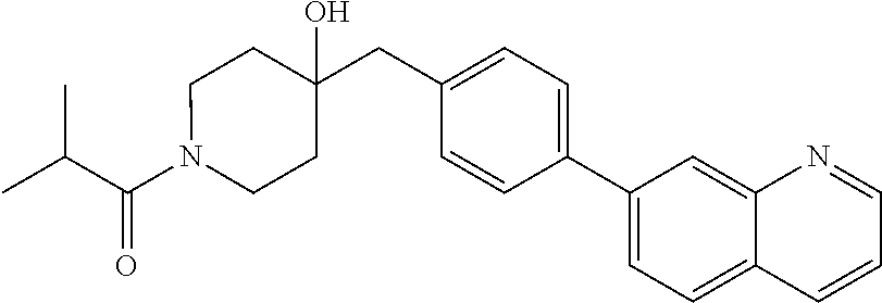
C(=O)(C(C)C)N1CCC(CC2=CC=C(C3=CC=C4C(=C3)N=CC=C4)C=C2)(O)CC1
